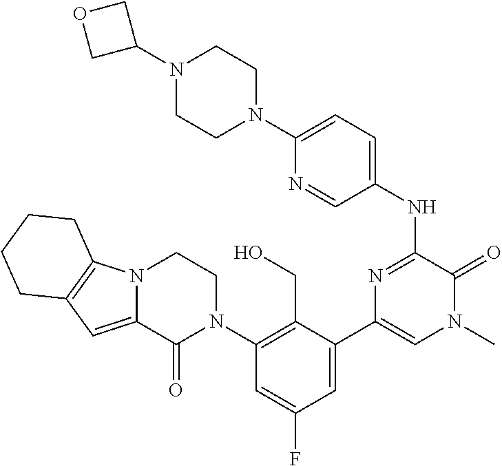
N12C(=CC3=C1CCCC3)C(=O)N(C1=C(CO)C(C3=CN(C)C(=O)C(NC4=CC=C(N5CCN(C6COC6)CC5)N=C4)=N3)=CC(F)=C1)CC2
